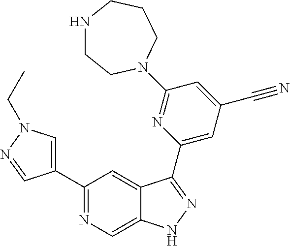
C1(C2=CN(CC)N=C2)=NC=C2C(=C1)C(C1=CC(C#N)=CC(N3CCNCCC3)=N1)=NN2
